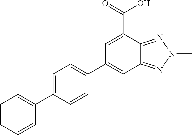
C1=CC=CC(C2=CC=C(C3=CC4=NN(C)N=C4C(C(=O)O)=C3)C=C2)=C1
